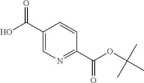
C1(C(=O)O)=CN=C(C(=O)OC(C)(C)C)C=C1
